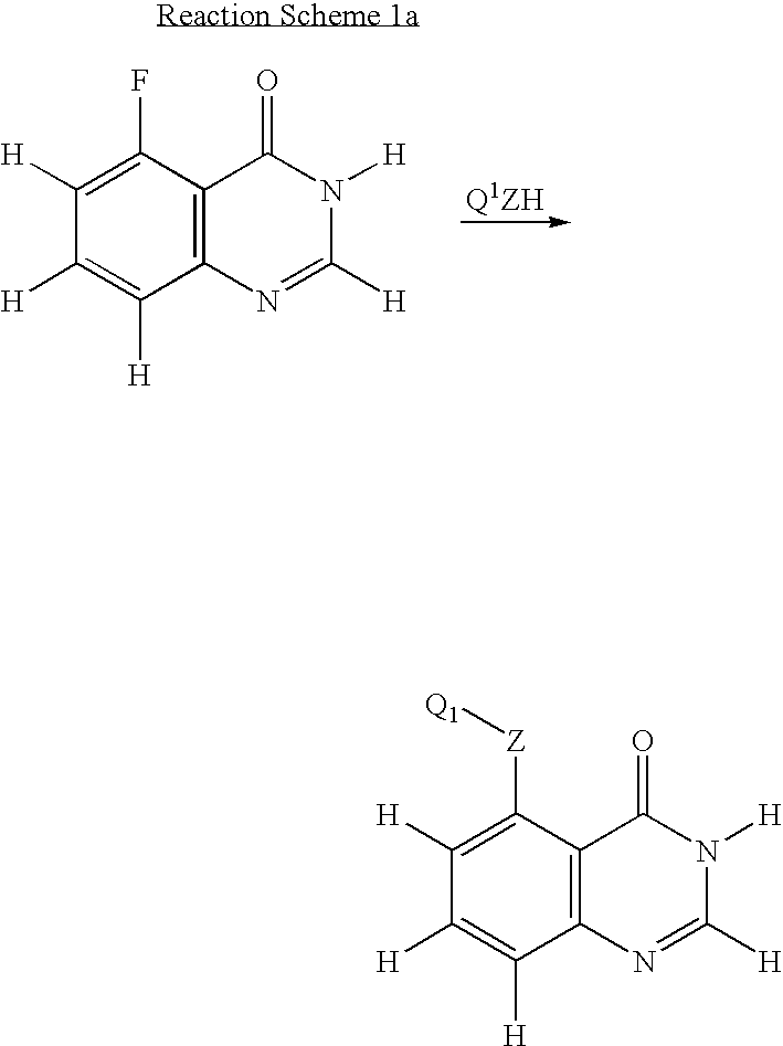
C1([H])=C(F)C2=C(C([H])=C1[H])N=C([H])N([H])C2=O.C1([H])=C([Z][Q1])C2=C(C([H])=C1[H])N=C([H])N([H])C2=O
